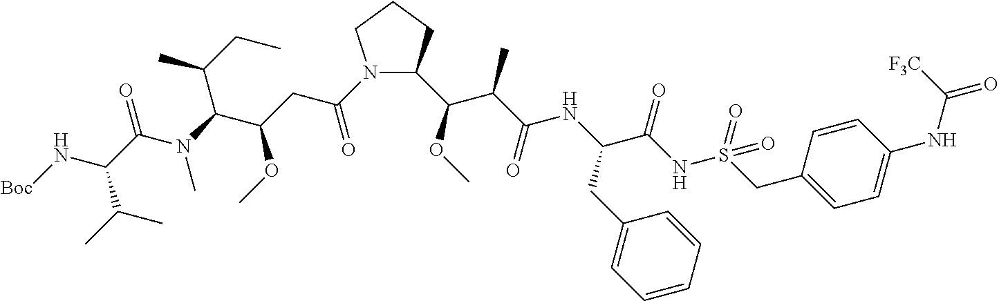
N1(C(=O)CC(OC)C(C(C)CC)N(C)C(=O)C(C(C)C)N[Boc])C(C(C(C)C(NC(CC2=CC=CC=C2)C(=O)NS(=O)(CC2=CC=C(NC([F3C])=O)C=C2)=O)=O)OC)CCC1
